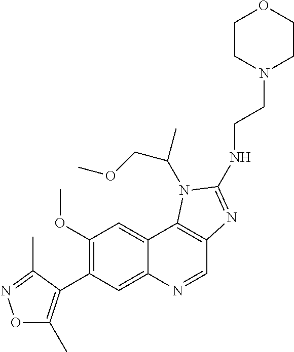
C1(OC)=C(C2=C(C)ON=C2C)C=C2C(=C1)C1=C(C=N2)N=C(NCCN2CCOCC2)N1C(COC)C
